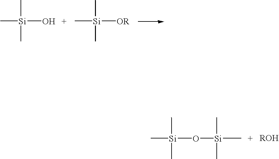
C[Si](O)(C)C.C[Si]([OR])(C)C.C[Si](O[Si](C)(C)C)(C)C
